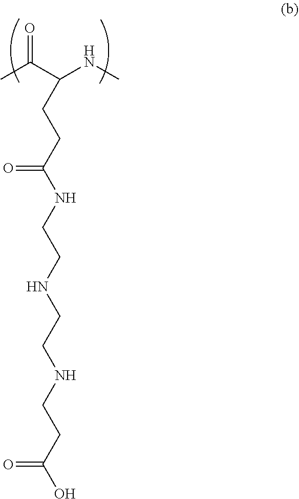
OC(CCNCCNCCNC(CCC(NC)C(C)=O)=O)=O
